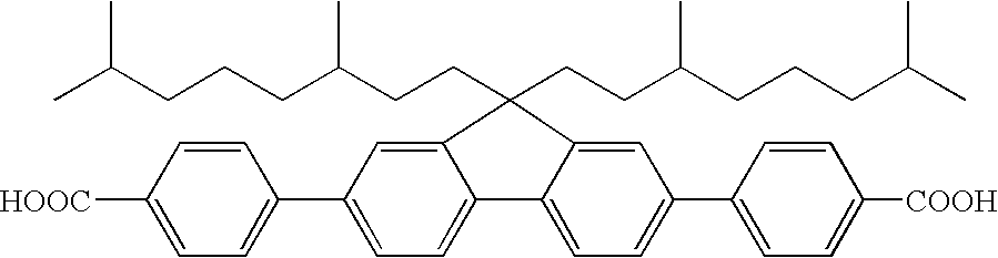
CC(CCCC(CCC1(CCC(CCCC(C)C)C)C2=CC(C3=CC=C([HOOC])C=C3)=CC=C2C2=CC=C(C3=CC=C([COOH])C=C3)C=C12)C)C
